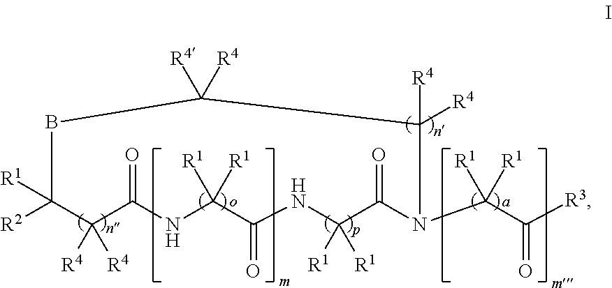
[R2]C1([R1])BC([R4])([R4])C([R4])([R4])N(C(C([R3])=O)([R1])[R1])C(=O)C([R1])([R1])NC(=O)C([R1])([R1])NC(=O)C1([R4])[R4]
